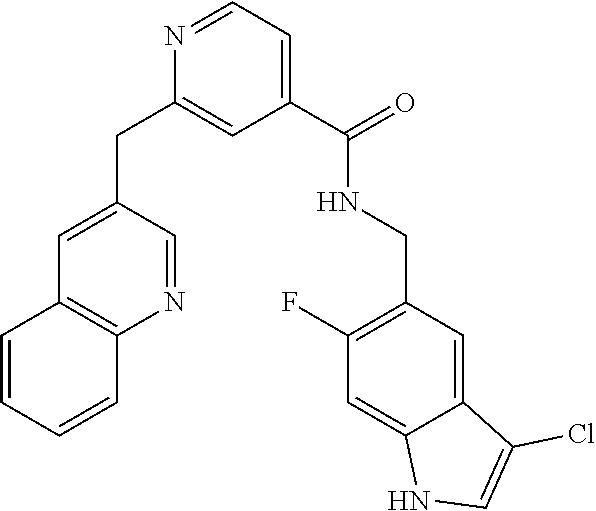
C1=C(CC2=CC(C(=O)NCC3=C(F)C=C4C(=C3)C(Cl)=CN4)=CC=N2)C=NC2=C1C=CC=C2
